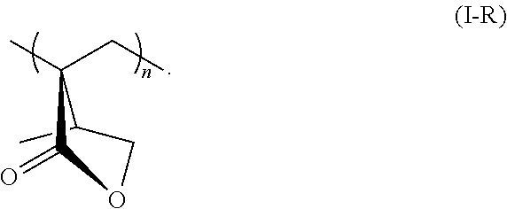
C1(C)C(CC)(C)C(=O)OC1
